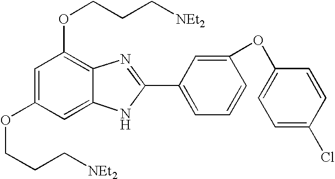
C1=C(OCCC[NEt2])C=C2C(=C1OCCC[NEt2])N=C(C1=CC=CC(OC3=CC=C(Cl)C=C3)=C1)N2
